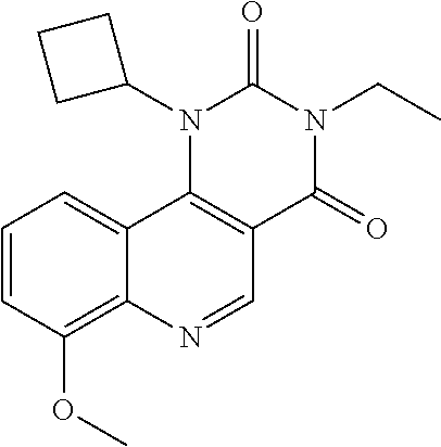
C1=CC(OC)=C2C(=C1)C1=C(C=N2)C(=O)N(CC)C(=O)N1C1CCC1
